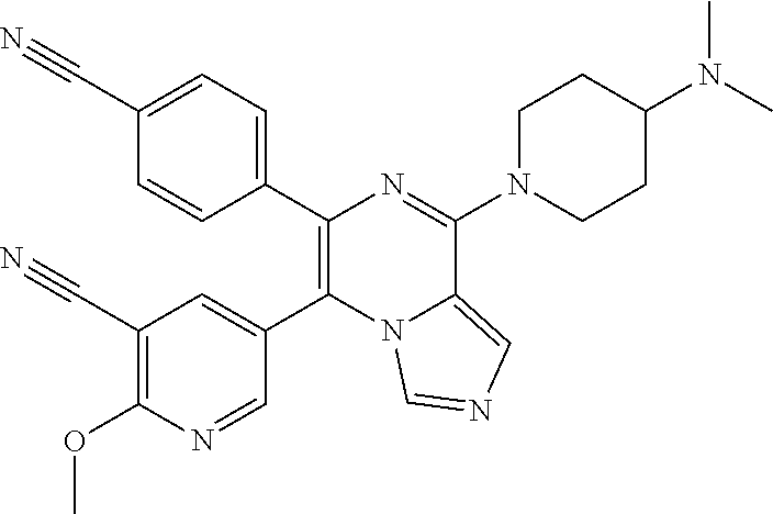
C1(C2=C(C3=CC(C#N)=C(OC)N=C3)N3C(=CN=C3)C(N3CCC(N(C)C)CC3)=N2)=CC=C(C#N)C=C1
